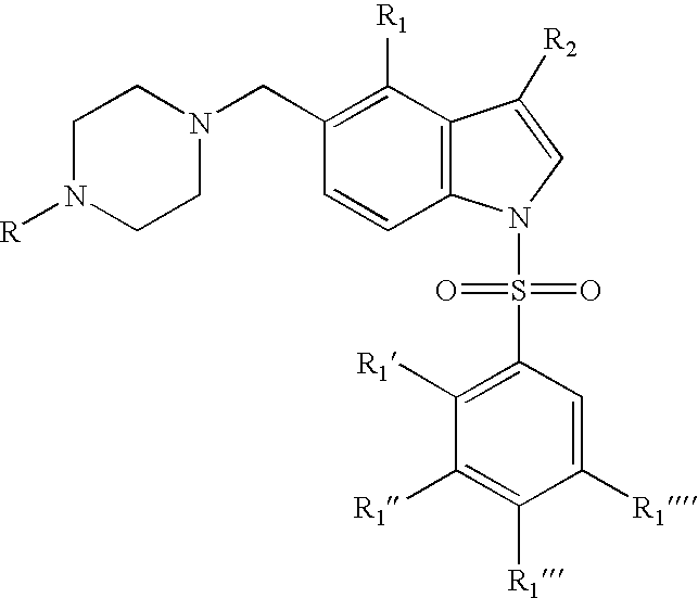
C1N([R])CCN(CC2=C([R1])C3=C(C=C2)N(S(C2=C([R1])C([R1])=C([R1])C([R1])=C2)(=O)=O)C=C3[R2])C1
